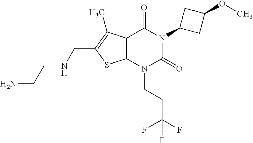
C12=C(N(CCC(F)(F)F)C(=O)N(C3CC(OC)C3)C1=O)SC(CNCCN)=C2C
